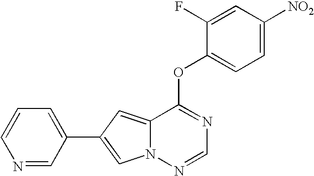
N1=CC(C2=CN3C(=C2)C(OC2=CC=C([NO2])C=C2F)=NC=N3)=CC=C1
